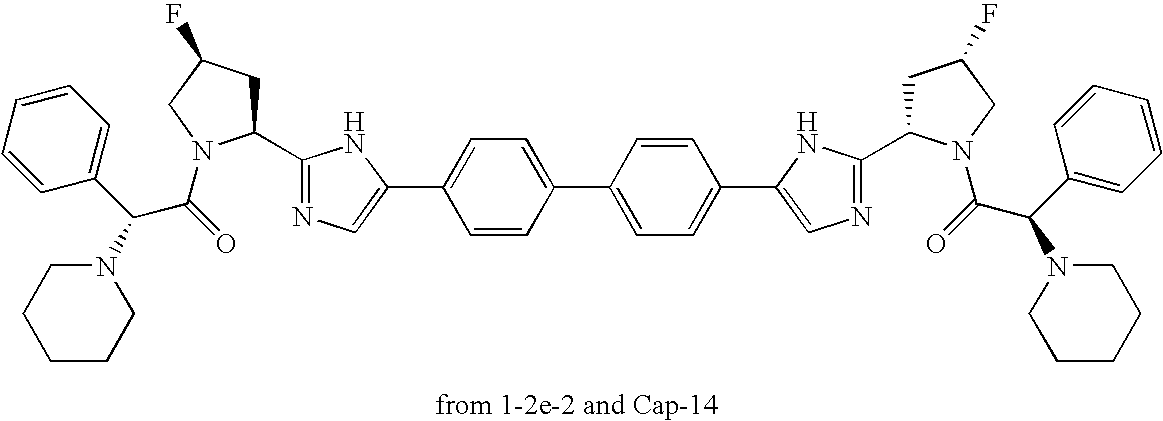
C1(C2CC(F)CN2C(=O)C(C2=CC=CC=C2)N2CCCCC2)=NC=C(C2=CC=C(C3=CC=C(C4=CN=C(C5CC(F)CN5C(=O)C(C5=CC=CC=C5)N5CCCCC5)N4)C=C3)C=C2)N1
